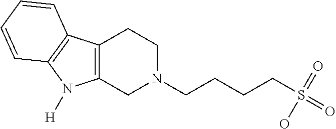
N1(CCCCS(=O)(=O)O)CCC2=C(C1)N([H])C1=C2C=CC=C1
